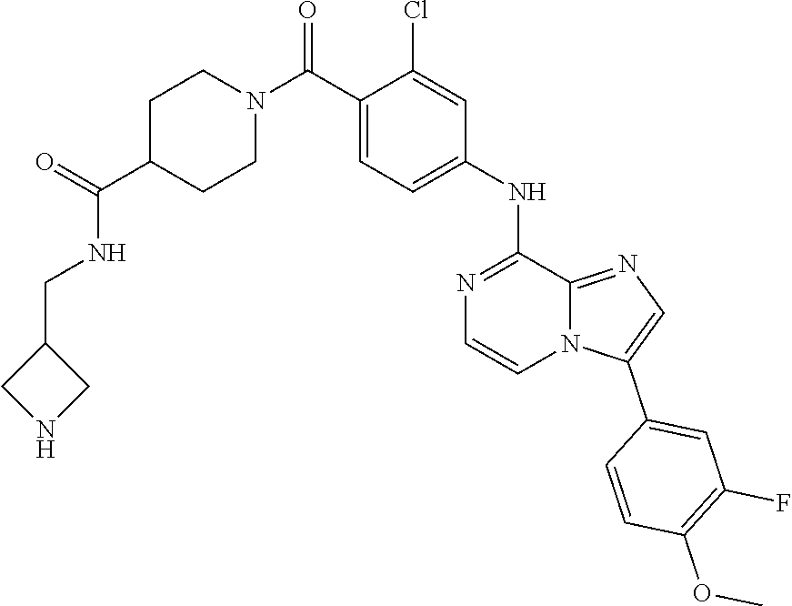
C12=NC=C(C3=CC(F)=C(OC)C=C3)N1C=CN=C2NC1=CC=C(C(N2CCC(C(NCC3CNC3)=O)CC2)=O)C(Cl)=C1
